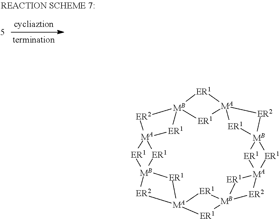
[MB]123[ER1][MA]4([ER1]1)[ER2][MB]1([ER1]4)[ER1][MA]4([ER1]1)[ER2][MB]1([ER1]4)[ER1][MA]4([ER1]1)[ER1][MB]1([ER1][MA]([ER1]2)([ER2]3)[ER1]1)[ER2]4
